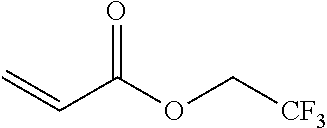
C(=O)(C=C)OC[CF3]
